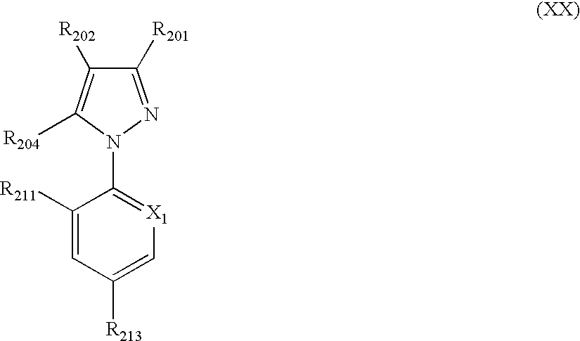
C1([R201])=NN(C2=[X1]C=C([R213])C=C2[R211])C([R204])=C1[R202]
